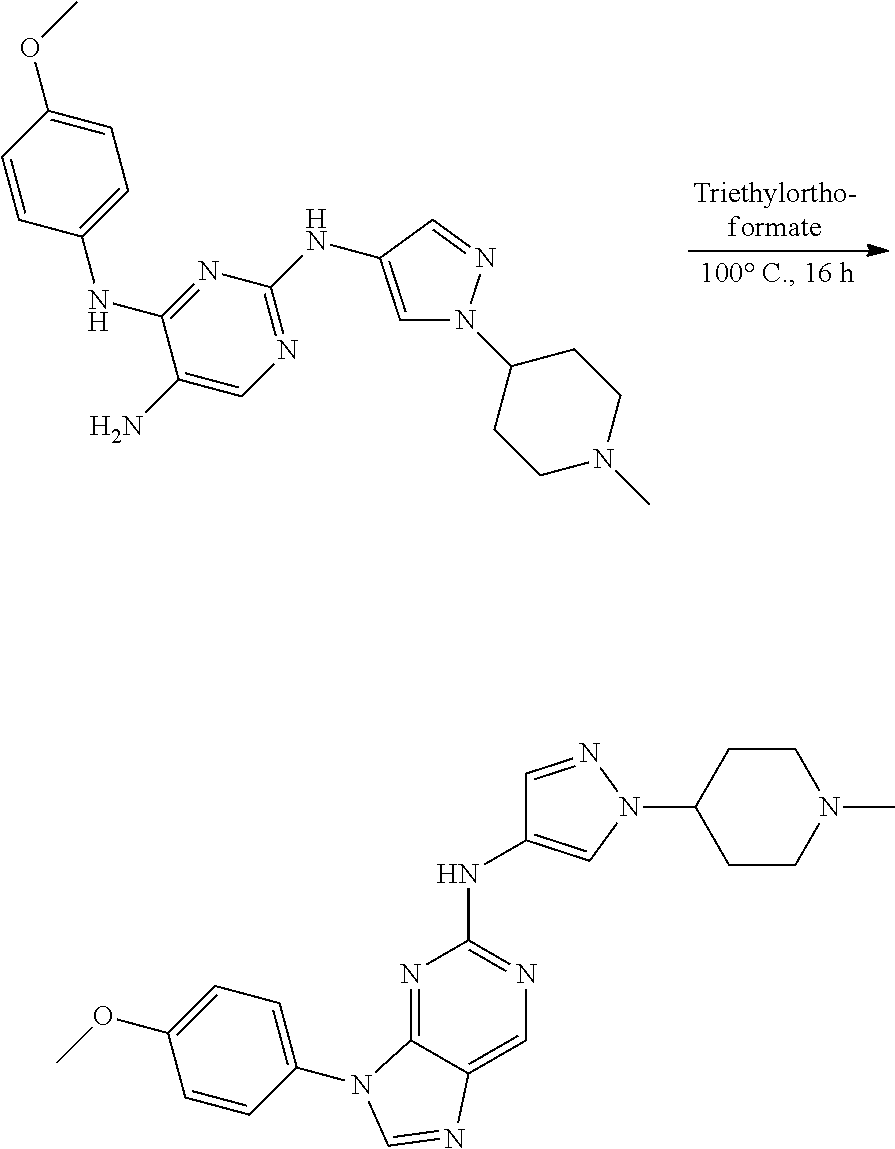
C1=C(NC2=NC=C(N)C(NC3=CC=C(OC)C=C3)=N2)C=NN1C1CCN(C)CC1.N1=C2C(=CN=C1NC1=CN(C3CCN(C)CC3)N=C1)N=CN2C1=CC=C(OC)C=C1
